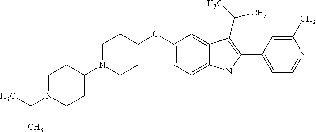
O(C1=CC=C2C(=C1)C(C(C)C)=C(C1=CC=NC(C)=C1)N2)C1CCN(C2CCN(C(C)C)CC2)CC1
